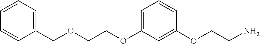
O(C1=CC=CC(OCCN)=C1)CCOCC1=CC=CC=C1
